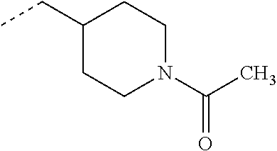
C1(CC)CCN(C(C)=O)CC1
